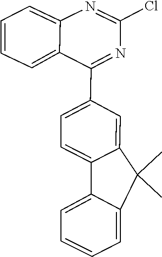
C12=CC=CC=C1N=C(Cl)N=C2C1=CC=C2C3=CC=CC=C3C(C)(C)C2=C1
